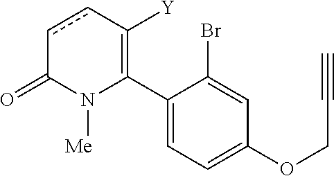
C1(C2=C([Y])ccC(=O)N2[Me])=CC=C(OCC#C)C=C1Br
